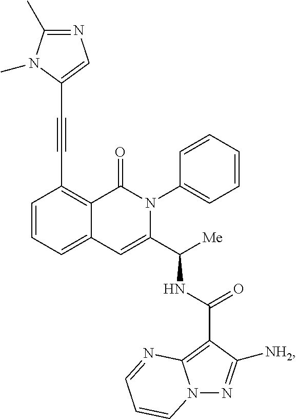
C1=CC=C2C(=C1C#CC1=CN=C(C)N1C)C(=O)N(C1=CC=CC=C1)C(C([Me])NC(C1=C3N(N=C1[NH2])C=CC=N3)=O)=C2
